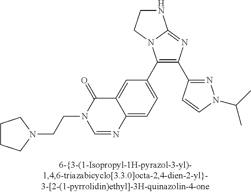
C1(C2=CC=C3C(=C2)C(=O)N(CCN2CCCC2)C=N3)=C(C2=NN(C(C)C)C=C2)N=C2N1CCN2
